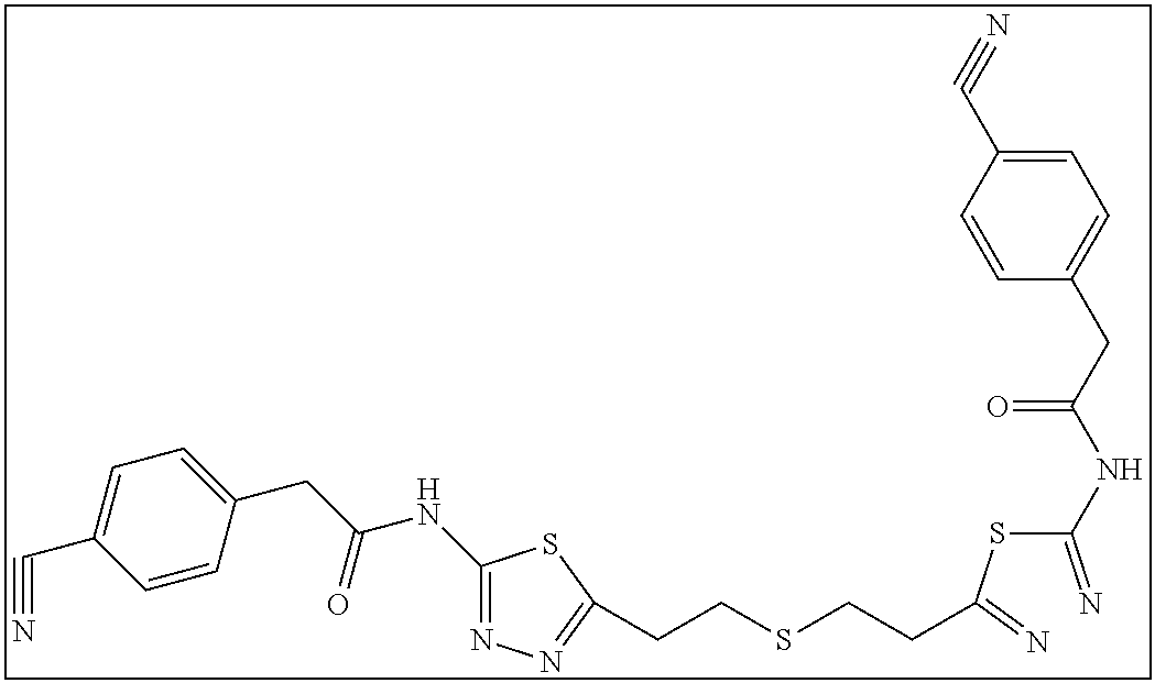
C1(NC(CC2=CC=C(C#N)C=C2)=O)=NN=C(CCSCCC(SC(=N)NC(CC2=CC=C(C#N)C=C2)=O)=N)S1
